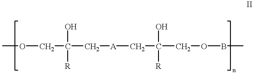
O(CC(C[A]CC(COBC)(O)[R])(O)[R])C
